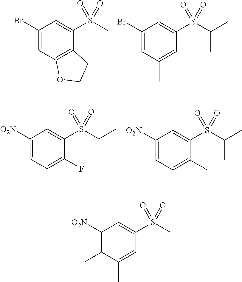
C1([O2N])=C(C)C(C)=CC(S(=O)(=O)C)=C1.C1(Br)=CC2=C(C(S(=O)(=O)C)=C1)CCO2.C1(Br)=CC(C)=CC(S(=O)(=O)C(C)C)=C1.C1([O2N])=CC=C(F)C(S(=O)(=O)C(C)C)=C1.C1([O2N])=CC=C(C)C(S(=O)(=O)C(C)C)=C1
